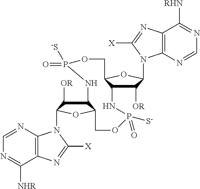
C1=NC2=C(C([NHR])=N1)N=C([X])N2C1C([OR])C2C(O1)COP(=O)([S-])NC1C([OR])C(N3C4=C(N=C3[X])C([RHN])=NC=N4)OC1COP(=O)([S-])N2
